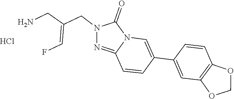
C12=NN(CC(=CF)CN)C(=O)N1C=C(C1=CC3=C(C=C1)OCO3)C=C2.Cl
